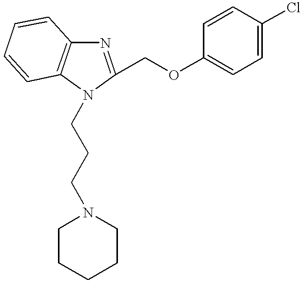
C1(COC2=CC=C(Cl)C=C2)=NC2=C(C=CC=C2)N1CCCN1CCCCC1
